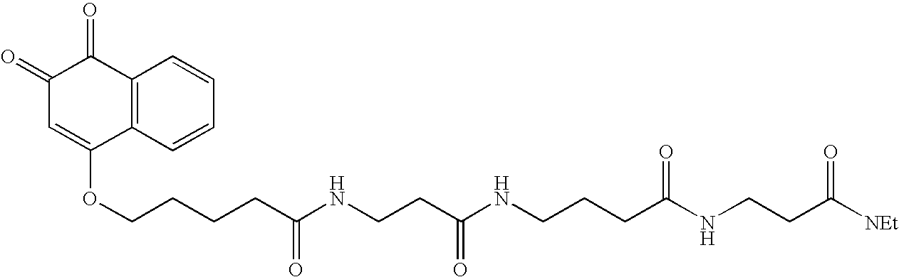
O(CCCCC(NCCC(NCCCC(NCCC([NEt])=O)=O)=O)=O)C1=CC(=O)C(=O)C2=C1C=CC=C2
